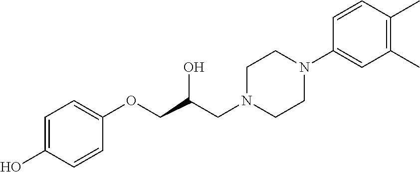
C1=CC(OCC(CN2CCN(C3=CC(C)=C(C)C=C3)CC2)O)=CC=C1O
